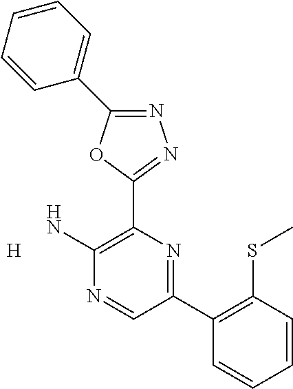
[H].N1=C(C2=CC=CC=C2)OC(C2=C(N)N=CC(C3=C(SC)C=CC=C3)=N2)=N1
